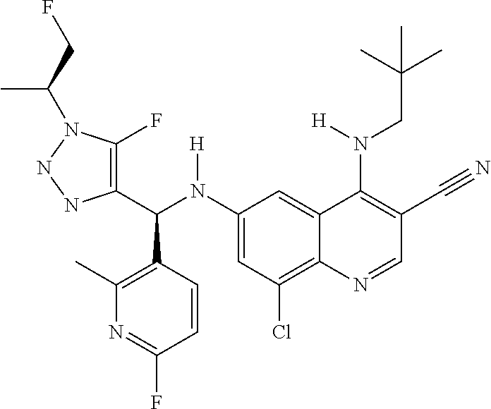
C1(N(C(C2=C(F)N(C(C)CF)NN2)C2=C(C)N=C(F)C=C2)[H])=CC(Cl)=C2C(=C1)C(N(CC(C)(C)C)[H])=C(C#N)C=N2
